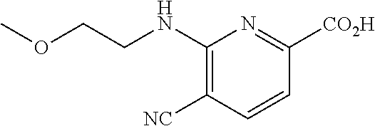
N(C1=C([NC])C=CC([CO2H])=N1)CCOC
